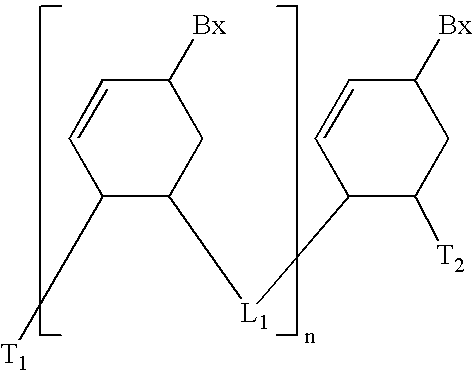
C1([T1])C([L1]C2C([T2])CC([Bx])C=C2)CC([Bx])C=C1
